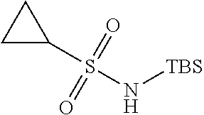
C1CC1S(N[TBS])(=O)=O
